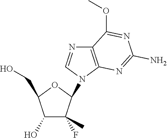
C1(O)C(C)(F)C(N2C=NC3=C2N=C(N)N=C3OC)OC1CO
